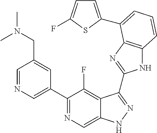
C1=NC=C(C2=NC=C3C(=C2F)C(C2=NC4=C(N2)C=CC=C4C2=CC=C(F)S2)=NN3)C=C1CN(C)C
